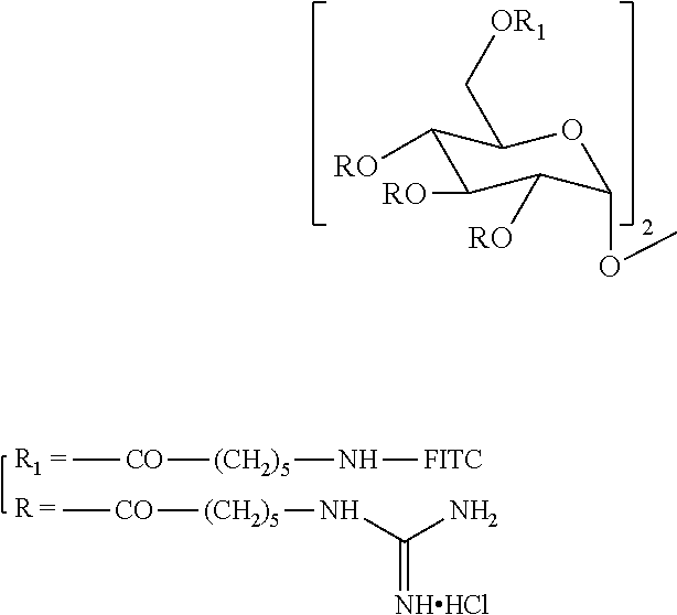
C1([RO])C([RO])C([RO])C(OC)OC1C[OR1].C[CO][(CH2)5]N[FITC].C[CO][(CH2)5]NC(N)=[NHHCl]
